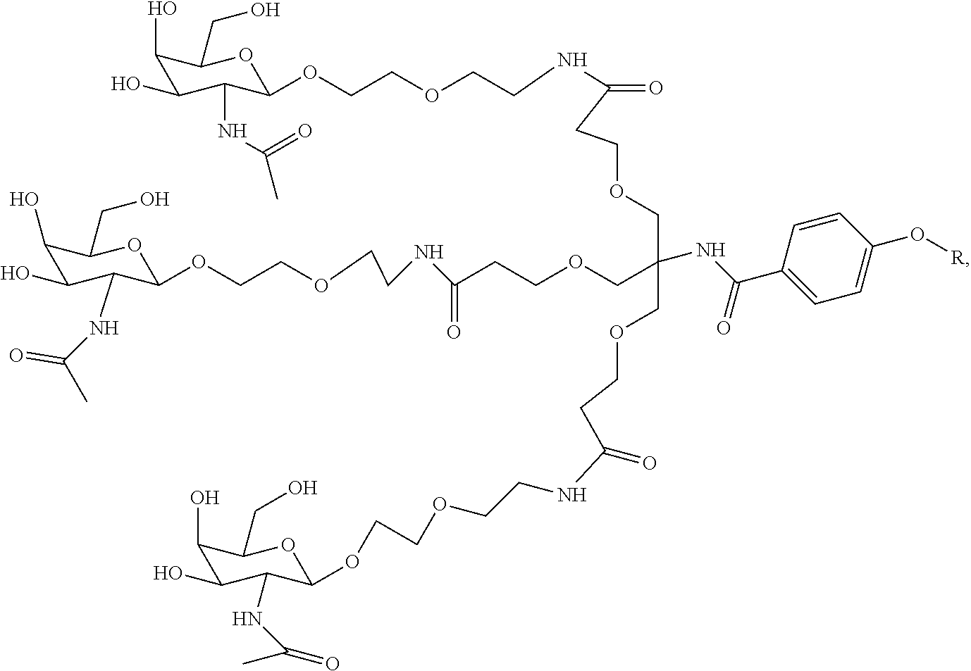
C1(O)C(O)C(NC(C)=O)C(OCCOCCNC(CCOCC(COCCC(NCCOCCOC2C(NC(C)=O)C(O)C(O)C(CO)O2)=O)(COCCC(NCCOCCOC2C(NC(C)=O)C(O)C(O)C(CO)O2)=O)NC(C2=CC=C(O[R])C=C2)=O)=O)OC1CO
